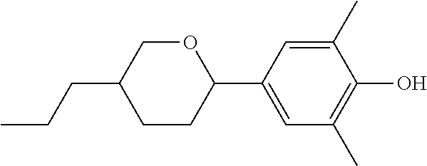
O1CC(CCC)CCC1C1=CC(C)=C(O)C(C)=C1
